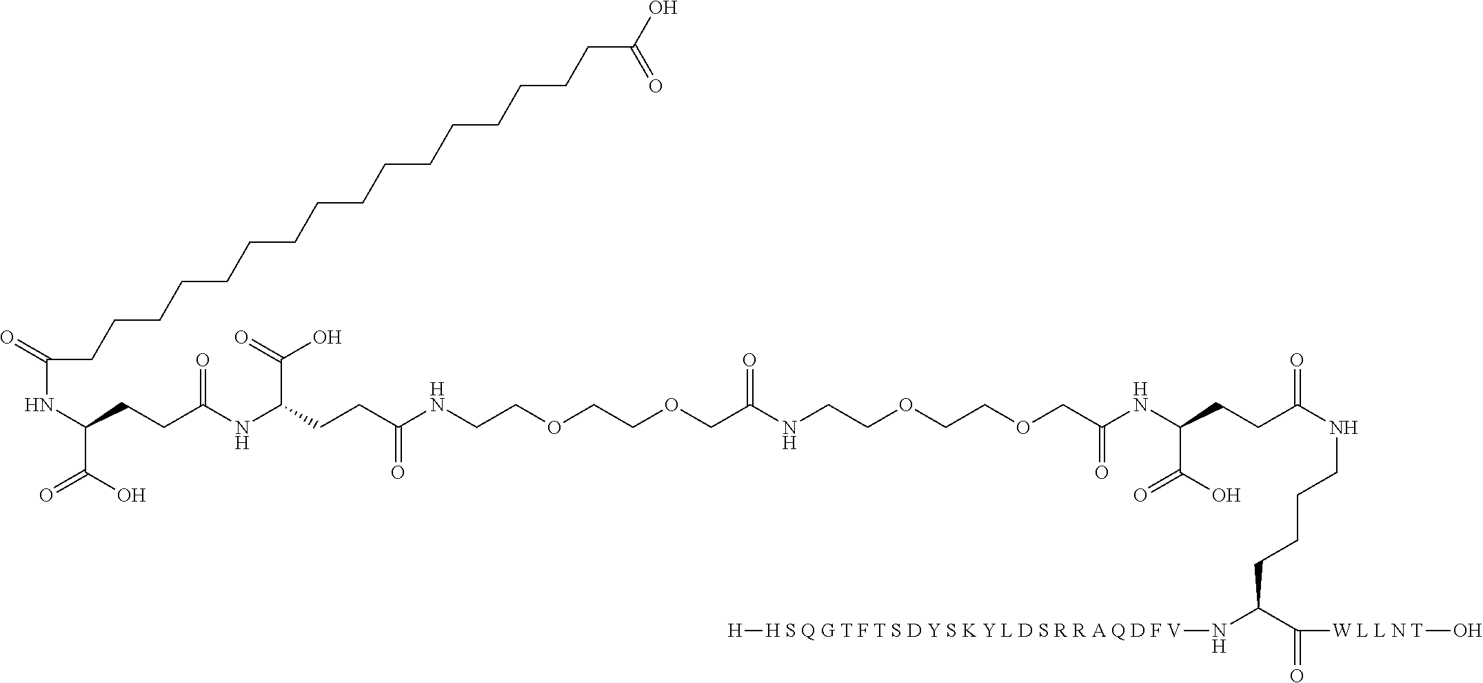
C(CCCCCCCCCCCCCCCC(O)=O)C(NC(C(O)=O)CCC(NC(CCC(NCCOCCOCC(NCCOCCOCC(=O)NC(C(=O)O)CCC(=O)NCCCCC(C([W L L N T]O)=O)N[H S Q G T F T S D Y S K Y L D S R R A Q D F V][H])=O)=O)C(O)=O)=O)=O
